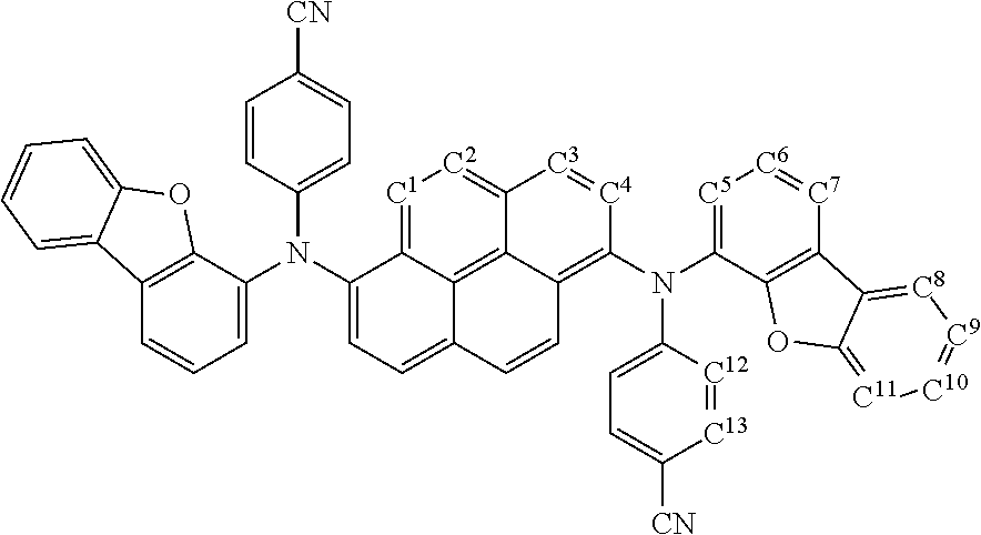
C12=C(C(N(C3=CC=C4C5=C6C(=[C2][C1]=C35)[C3]=[C4]C(N(C3=[C5][C6]=[C7]C5=C3OC3=[C11][C10]=[C9][C8]=C53)C3=CC=C([CN])[C13]=[C12]3)=C6C=C4)C3=CC=C([CN])C=C3)=CC=C1)OC1=CC=CC=C21
